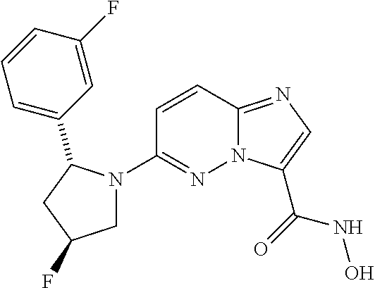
N12C(=NC=C1C(=O)NO)C=CC(N1CC(F)CC1C1=CC=CC(F)=C1)=N2
